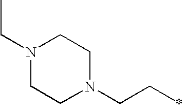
N1(CC)CCN(CCC)CC1
